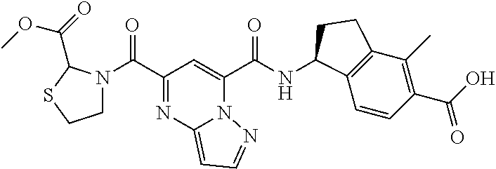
C(C1=NC2=CC=NN2C(C(NC2C3=C(C(C)=C(C(O)=O)C=C3)CC2)=O)=C1)(=O)N1CCSC1C(=O)OC
